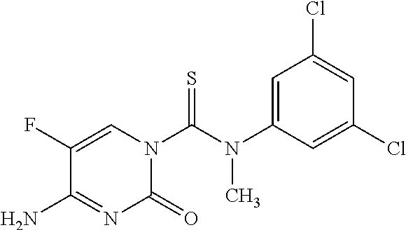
C1=C(F)C(N)=NC(=O)N1C(N(C1=CC(Cl)=CC(Cl)=C1)C)=S
